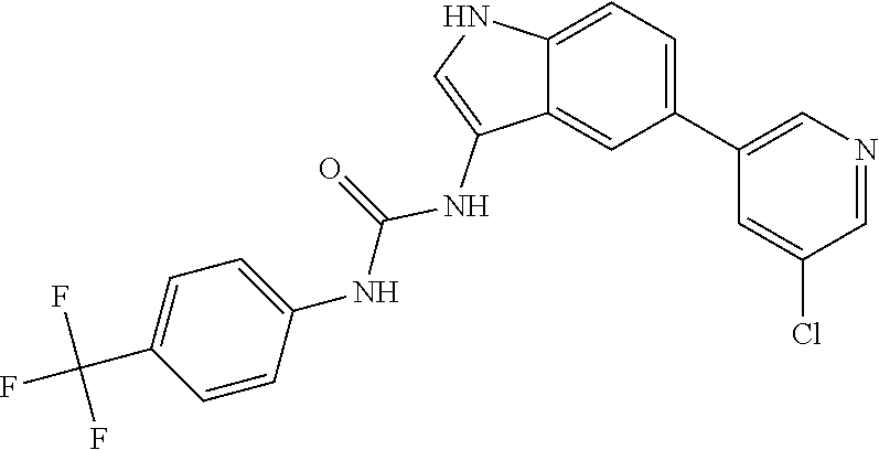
N(C1=CC=C(C(F)(F)F)C=C1)C(=O)NC1=CNC2=CC=C(C3=CN=CC(Cl)=C3)C=C12
